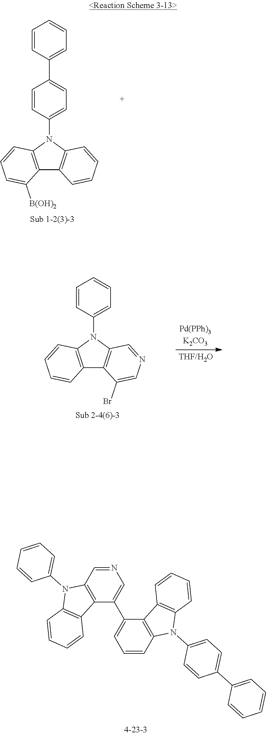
C1=CC(N2C3=C(C4=C2C=CC=C4[B(OH)2])C=CC=C3)=CC=C1C1=CC=CC=C1.C1=CC(N2C3=C(C4=C2C=CC=C4)C(Br)=CN=C3)=CC=C1.N1=CC2=C(C(C3=CC=CC4=C3C3=C(N4C4=CC=C(C5=CC=CC=C5)C=C4)C=CC=C3)=C1)C1=C(N2C2=CC=CC=C2)C=CC=C1
